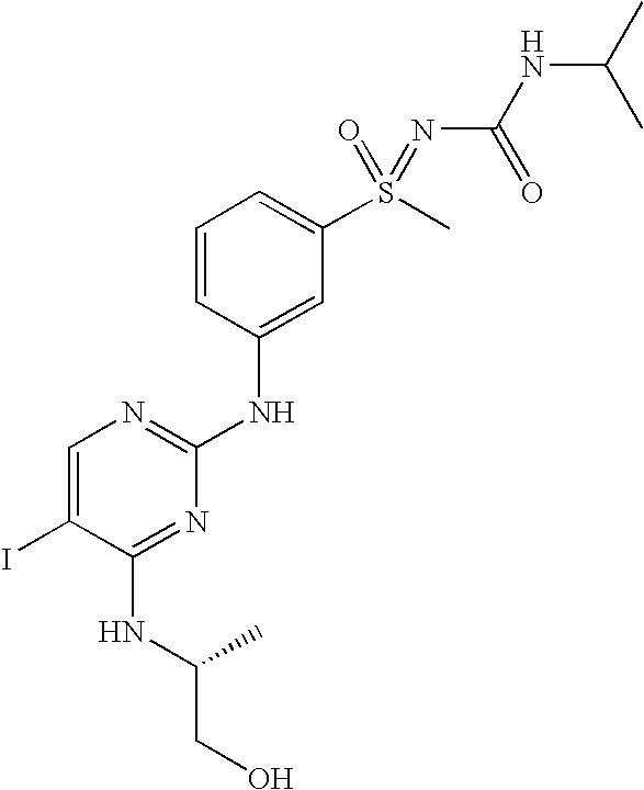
C1=C(S(C)(=NC(=O)NC(C)C)=O)C=C(NC2=NC=C(I)C(NC(CO)C)=N2)C=C1
